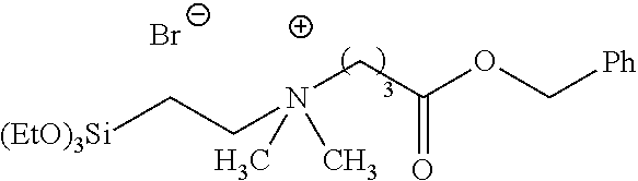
[Br-].[(EtO)3Si]CCN(CC(OC[Ph])=O)(C)C
